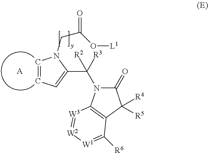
C1=CC=C(C([R3])(N2C(=O)C([R4])([R5])C3=C2[W3]=[W2][W1]=C3[R6])[R2])N1CC(=O)O[L1].[A]
